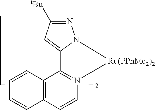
N1=C([tBu])C=C2N1[Ru(PPhMe2)2]N1=C2C2=C(C=C1)C=CC=C2
